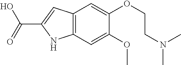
C12=C(C=C(OC)C(OCCN(C)C)=C1)NC(C(=O)O)=C2
